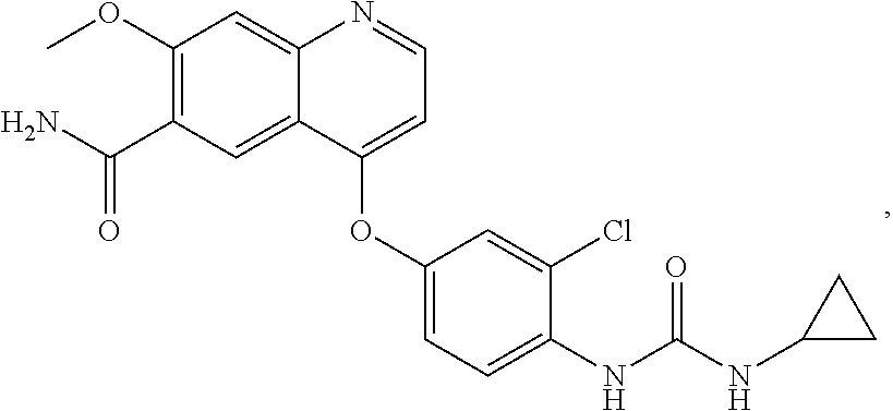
C1(OC)=C(C(N)=O)C=C2C(=C1)N=CC=C2OC1=CC=C(NC(NC2CC2)=O)C(Cl)=C1
